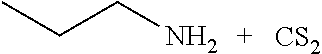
CCCN.[CS2]
